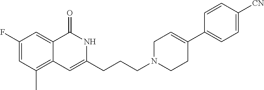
C1(F)=CC(C)=C2C(=C1)C(=O)NC(CCCN1CCC(C3=CC=C([CN])C=C3)=CC1)=C2
